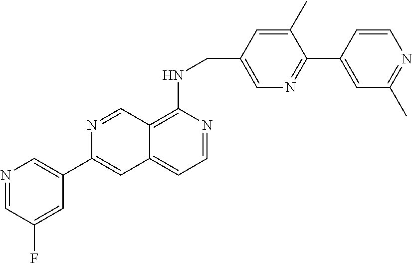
C12=C(NCC3=CN=C(C4=CC(C)=NC=C4)C(C)=C3)N=CC=C1C=C(C1=CN=CC(F)=C1)N=C2
